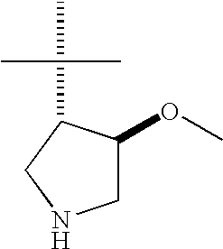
C1C(OC)C(C(C)(C)C)CN1
